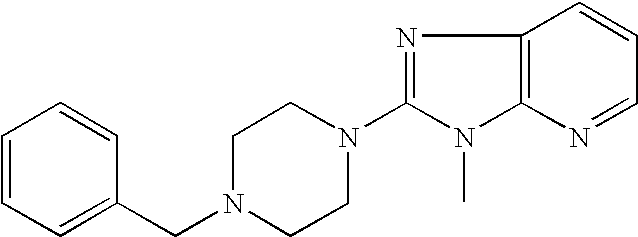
C1(CN2CCN(C3=NC4=C(N3C)N=CC=C4)CC2)=CC=CC=C1
